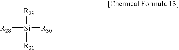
[R29][Si]([R31])([R30])[R28]
